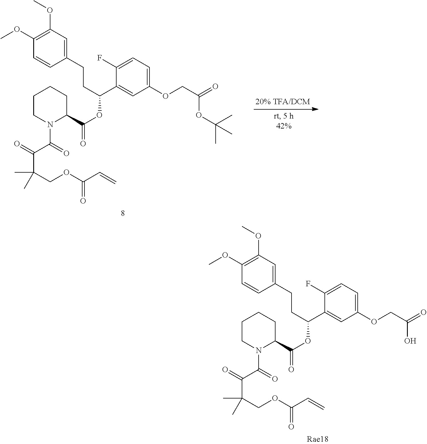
C1(CCC(OC(=O)C2CCCCN2C(=O)C(=O)C(COC(C=C)=O)(C)C)C2=CC(OCC(=O)OC(C)(C)C)=CC=C2F)=CC(OC)=C(OC)C=C1.C1(CCC(OC(=O)C2CCCCN2C(=O)C(=O)C(COC(C=C)=O)(C)C)C2=CC(OCC(=O)O)=CC=C2F)=CC(OC)=C(OC)C=C1
